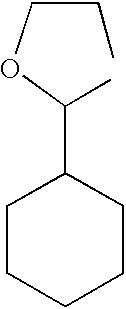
C(COC(C)C1CCCCC1)C
